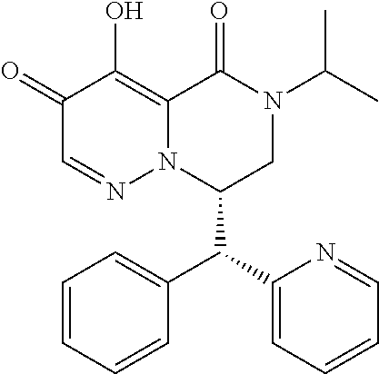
C1=CC=CC(C(C2=CC=CC=N2)C2CN(C(C)C)C(=O)C3=C(O)C(=O)C=NN23)=C1
